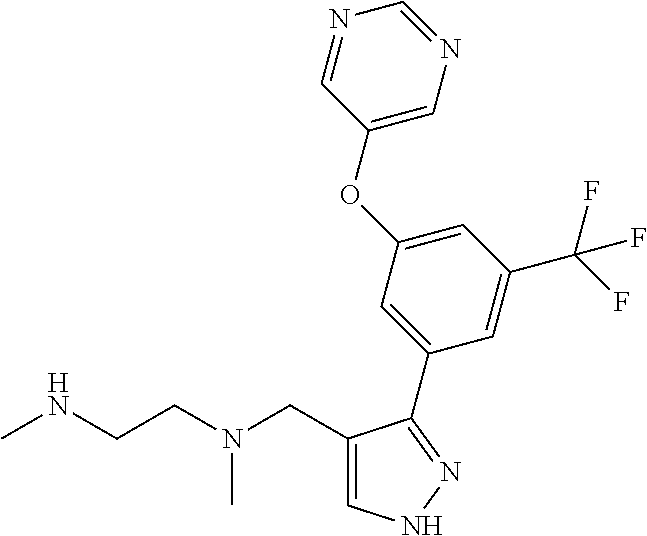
C1(CN(CCNC)C)=CNN=C1C1=CC(OC2=CN=CN=C2)=CC(C(F)(F)F)=C1
